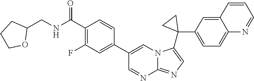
C1(CNC(C2=C(F)C=C(C3=CN4C(=NC=C4C4(C5=CC=C6C(=C5)C=CC=N6)CC4)N=C3)C=C2)=O)CCCO1
